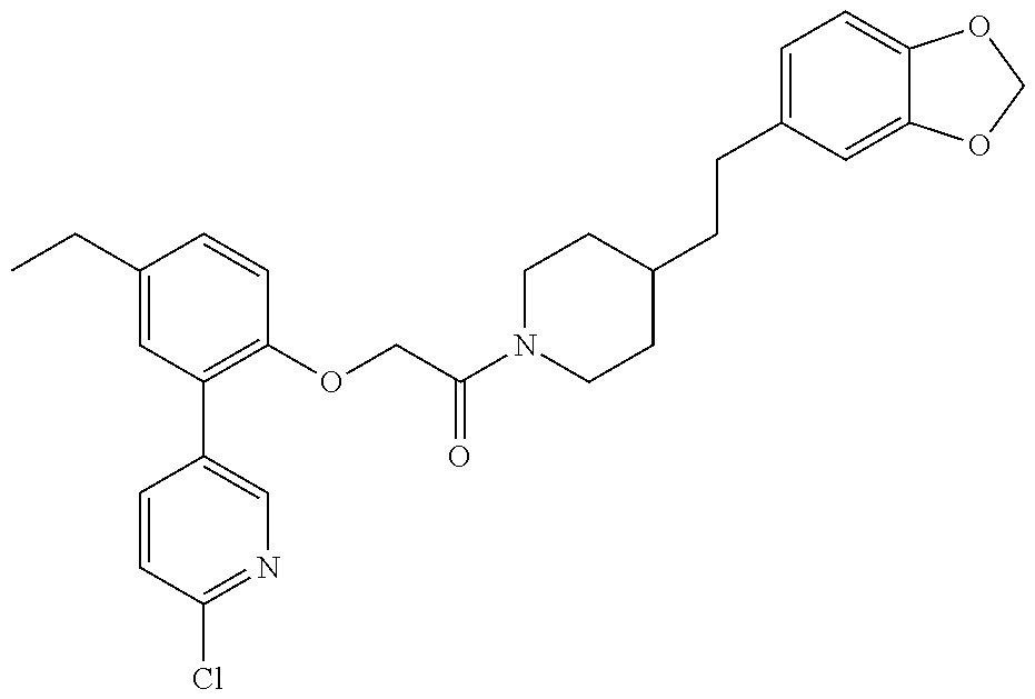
C1=CC(Cl)=NC=C1C1=C(OCC(N2CCC(CCC3=CC=C4C(=C3)OCO4)CC2)=O)C=CC(CC)=C1
